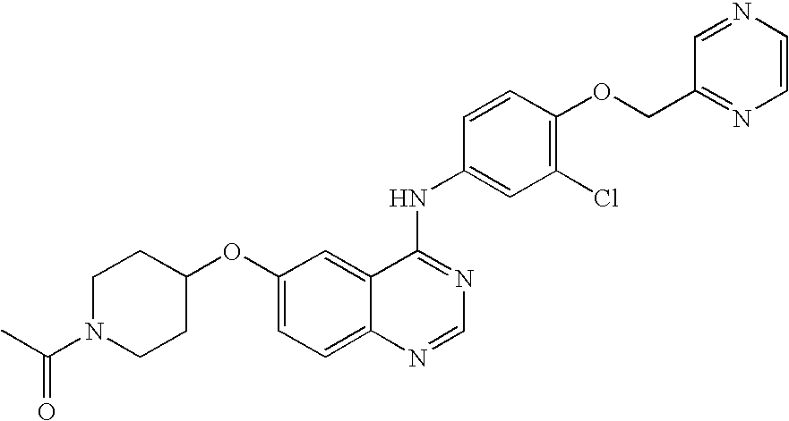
O(C1=CC=C2C(=C1)C(NC1=CC(Cl)=C(OCC3=NC=CN=C3)C=C1)=NC=N2)C1CCN(C(C)=O)CC1
